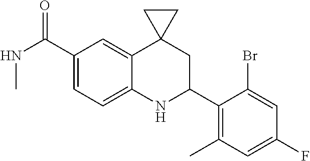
C1(C(NC)=O)=CC=C2C(=C1)C1(CC(C3=C(C)C=C(F)C=C3Br)N2)CC1
